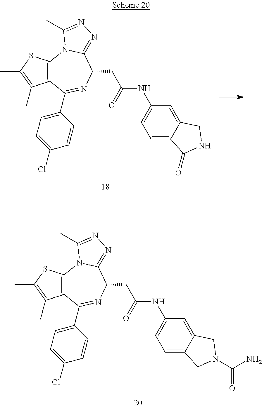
C12=C(C(C3=CC=C(Cl)C=C3)=NC(CC(=O)NC3=CC=C4C(=C3)CNC4=O)C3=NN=C(C)N13)C(C)=C(C)S2.C12=C(C(C3=CC=C(Cl)C=C3)=NC(CC(=O)NC3=CC=C4C(=C3)CN(C(N)=O)C4)C3=NN=C(C)N13)C(C)=C(C)S2
